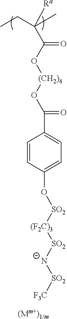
C(C)C(C)([Ra])C(=O)O[(CH2)4]OC(C1=CC=C(O[SO2][(F2C)3][SO2][N-][SO2][F3C])C=C1)=O
